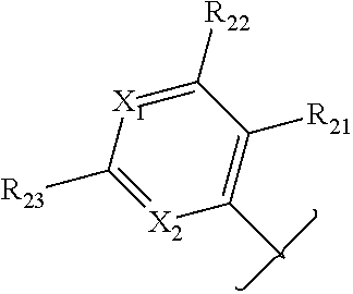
[X1]1=C([R22])C([R21])=C(C)[X2]=C1[R23]
